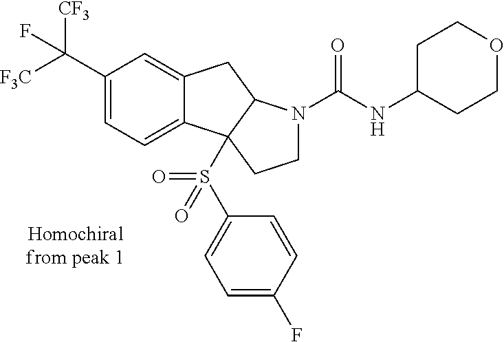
C1(C([F3C])([CF3])F)=CC=C2C(=C1)CC1C2(S(=O)(C2=CC=C(F)C=C2)=O)CCN1C(=O)NC1CCOCC1
